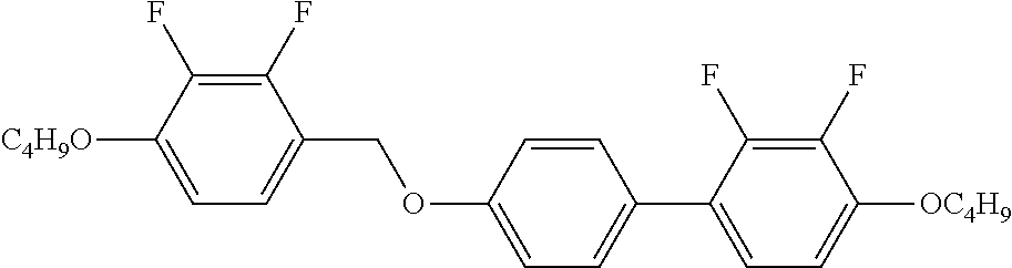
C1(F)=C(F)C([C4H9O])=CC=C1COC1=CC=C(C2=CC=C([OC4H9])C(F)=C2F)C=C1
